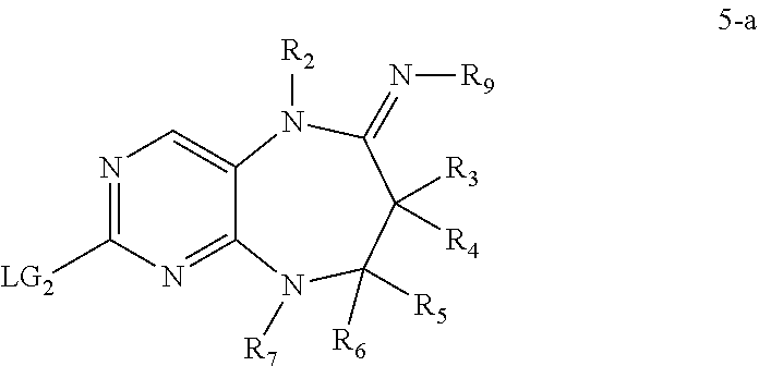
N1=C([LG2])N=C2C(=C1)N([R2])C(=N[R9])C([R3])([R4])C([R6])([R5])N2[R7]
